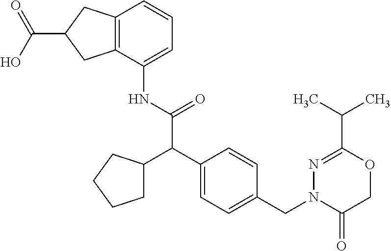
C1(NC(C(C2=CC=C(CN3C(=O)COC(C(C)C)=N3)C=C2)C2CCCC2)=O)=CC=CC2=C1CC(C(O)=O)C2
